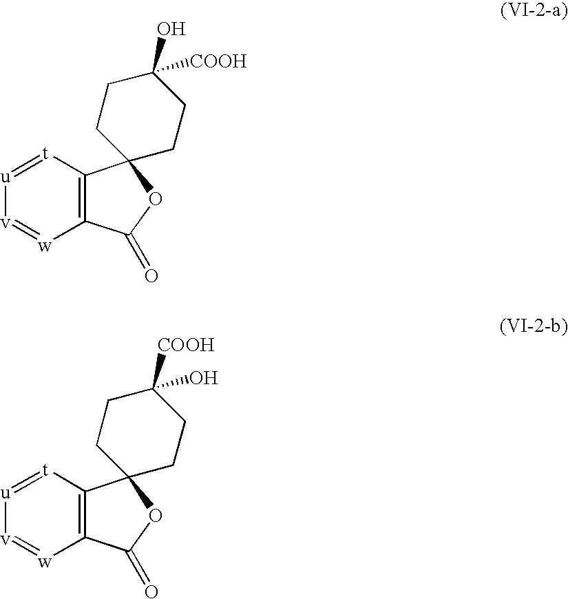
[t]1=[u][v]=[w]C2=C1C1(OC2=O)CCC(O)([COOH])CC1.[t]1=[u][v]=[w]C2=C1C1(OC2=O)CCC([COOH])(O)CC1
